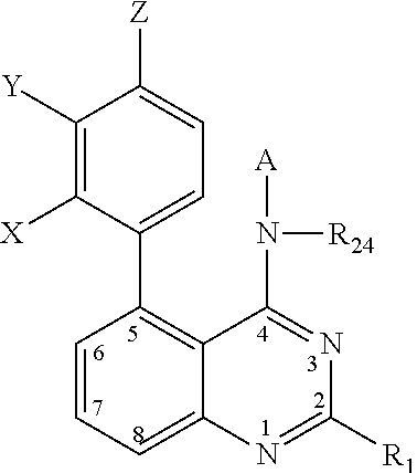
C12=C(C3=CC=C([Z])C([Y])=C3[X])C=CC=C1N=C([R1])N=C2N([A])[R24]
